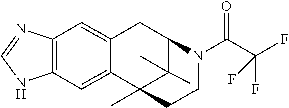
C12=CC3=C(C=C1CC1C(C)(C)C2(C)CCN1C(C(F)(F)F)=O)N=CN3
